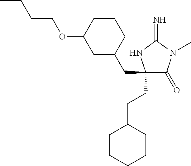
C1(CCC2CCCCC2)(CC2CCCC(OCCCC)C2)C(=O)N(C)C(=N)N1
